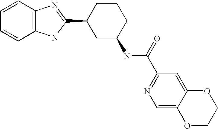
C1=CC2=C(C=C1)NC(C1CC(NC(C3=NC=C4C(=C3)OCCO4)=O)CCC1)=N2
